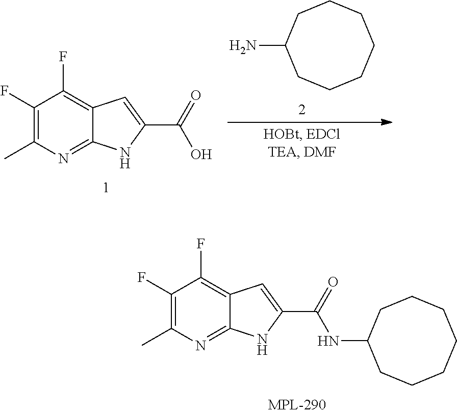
C1(F)=C(C)N=C2C(=C1F)C=C(C(=O)O)N2.C1(N)CCCCCCC1.C1(F)=C(C)N=C2C(=C1F)C=C(C(=O)NC1CCCCCCC1)N2
